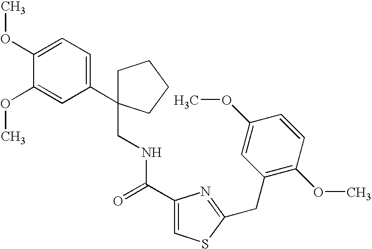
C1C(C2=CC=C(OC)C(OC)=C2)(CNC(C2=CSC(CC3=C(OC)C=CC(OC)=C3)=N2)=O)CCC1
